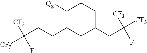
C([CF3])([CF3])(F)CCCCC(CC(F)([CF3])[CF3])CCC[Qg]
